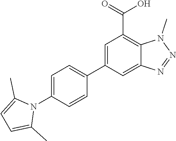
N1(C2=CC=C(C3=CC(C(=O)O)=C4C(=C3)N=NN4C)C=C2)C(C)=CC=C1C
